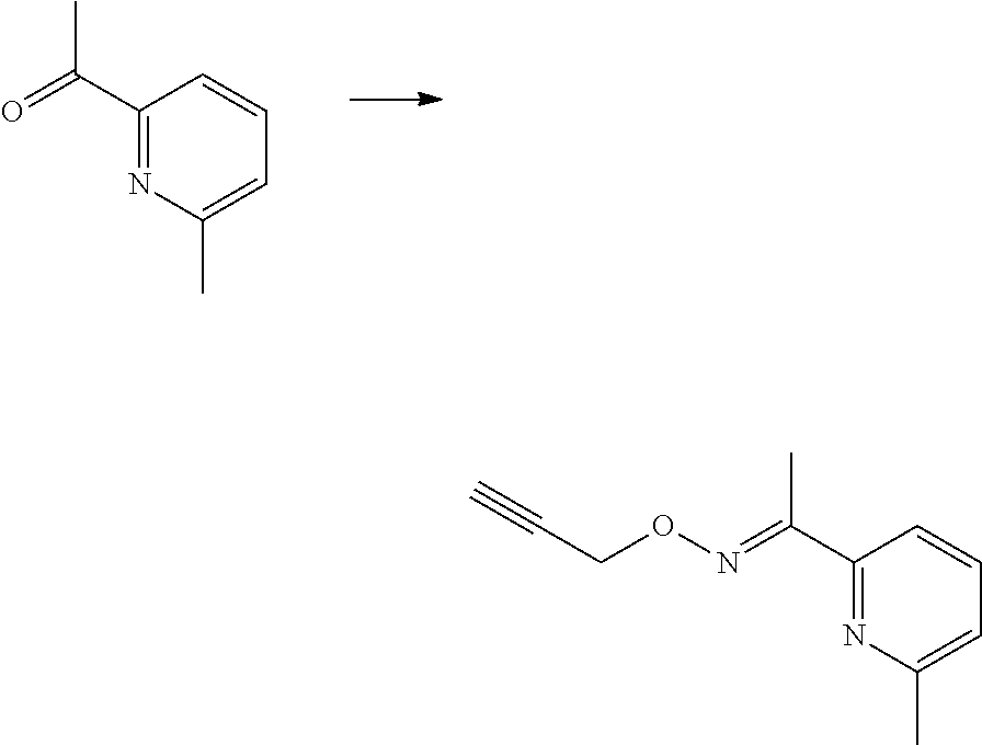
O=C(C1=NC(C)=CC=C1)C.C#CCON=C(C1=NC(C)=CC=C1)C
